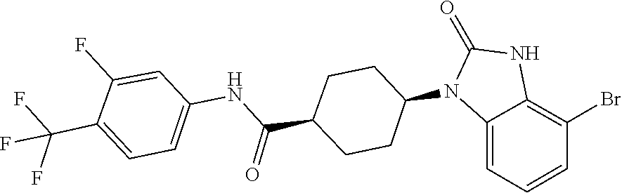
O=C1NC2=C(Br)C=CC=C2N1C1CCC(C(NC2=CC=C(C(F)(F)F)C(F)=C2)=O)CC1
